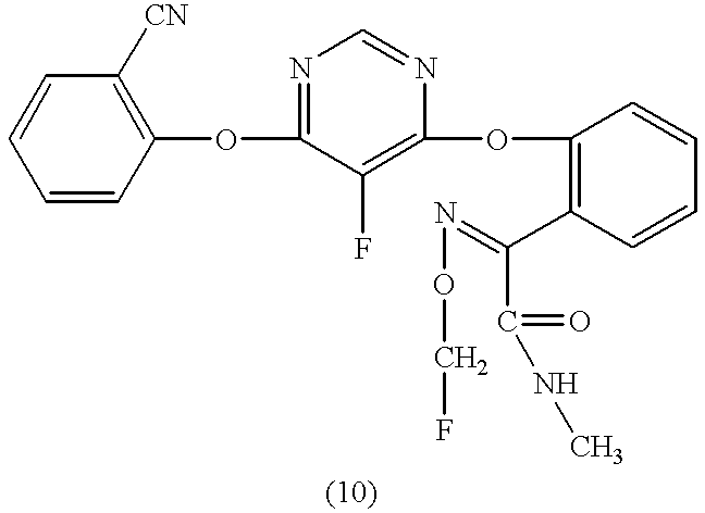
O(C1=NC=NC(OC2=C(C(=NOCF)C(=O)NC)C=CC=C2)=C1F)C1=C([CN])C=CC=C1
